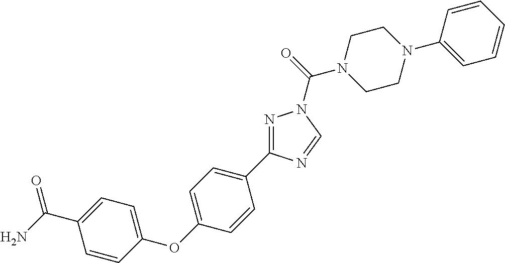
N1=C(C2=CC=C(OC3=CC=C(C(=O)N)C=C3)C=C2)N=CN1C(N1CCN(C2=CC=CC=C2)CC1)=O
